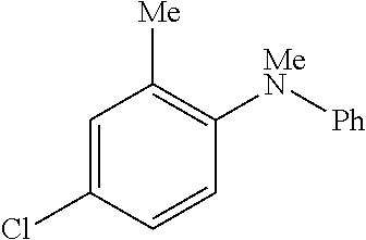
C1=C(Cl)C=CC([MeN][Ph])=C1[Me]
